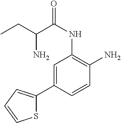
C1=C(C2=CC=CS2)C=CC(N)=C1NC(=O)C(N)CC
